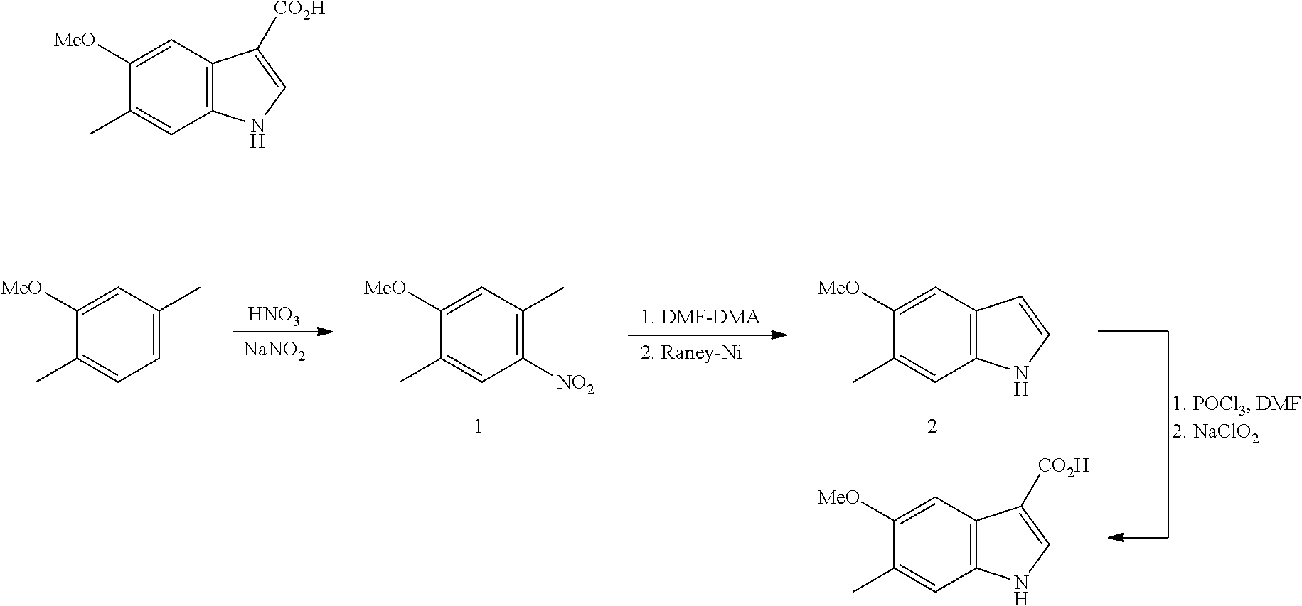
[HNO3].[NaNO2].C1([MeO])=CC(C)=C([NO2])C=C1C.C1([MeO])=CC2=C(C=C1C)NC=C2.C1([MeO])=CC2=C(C=C1C)NC=C2[CO2H].C1([MeO])=CC(C)=CC=C1C.C1([MeO])=CC2=C(C=C1C)NC=C2[CO2H]
